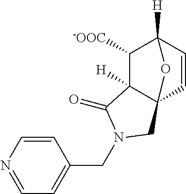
C(C1=CC=NC=C1)N1C(=O)C2([H])C([-OOC])C3([H])C=CC2(C1)O3
